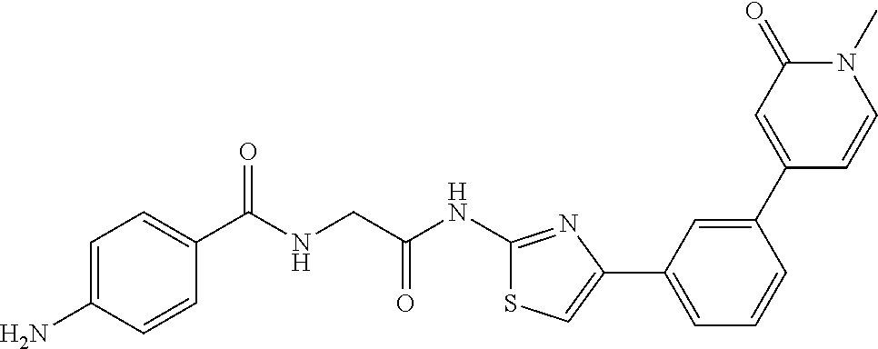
C1=C(N)C=CC(C(NCC(NC2=NC(C3=CC=CC(C4=CC(=O)N(C)C=C4)=C3)=CS2)=O)=O)=C1
